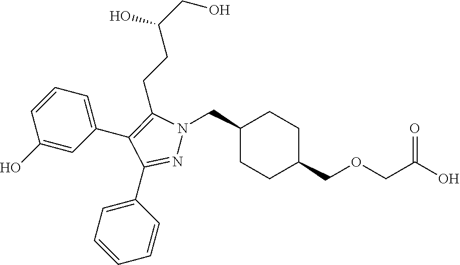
C1(CN2N=C(C3=CC=CC=C3)C(C3=CC=CC(O)=C3)=C2CCC(CO)O)CCC(COCC(O)=O)CC1
